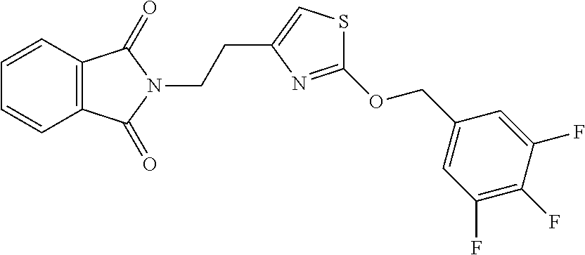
C12=C(C=CC=C1)C(=O)N(CCC1=CSC(OCC3=CC(F)=C(F)C(F)=C3)=N1)C2=O
